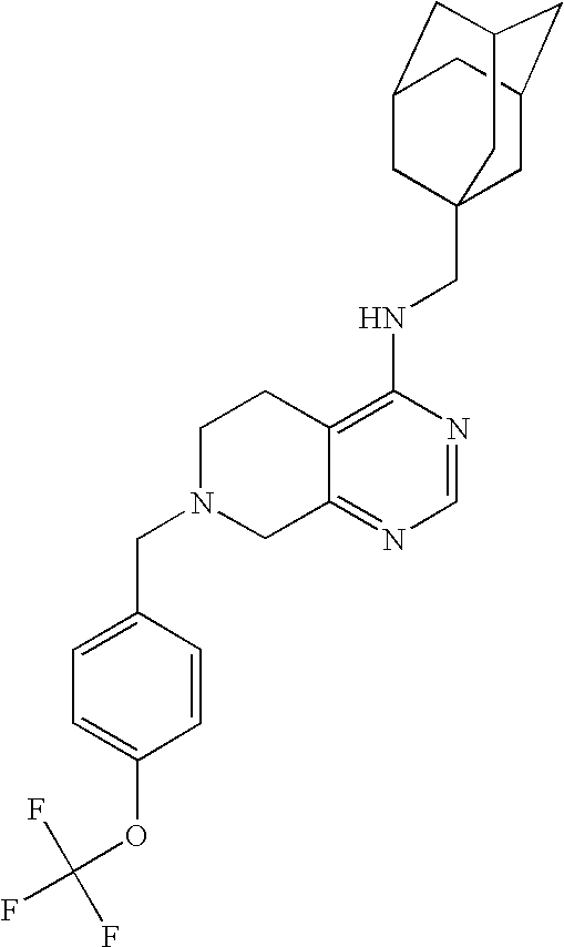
C12=C(NCC34CC5CC(CC(C3)C5)C4)N=CN=C1CN(CC1=CC=C(OC(F)(F)F)C=C1)CC2
